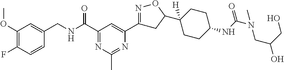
C1(OC)=C(F)C=CC(CNC(C2=NC(C)=NC(C3=NOC(C4([H])CCC(NC(N(CC(CO)O)C)=O)CC4)C3)=C2)=O)=C1
